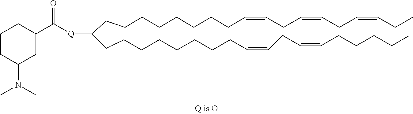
C(CCCCCCCC=CCC=CCC=CCC)C(CCCCCCCCC=CCC=CCCCCC)[Q]C(C1CCCC(N(C)C)C1)=O
